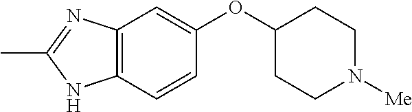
C12=C(C=CC(OC3CCN([Me])CC3)=C1)NC(C)=N2
